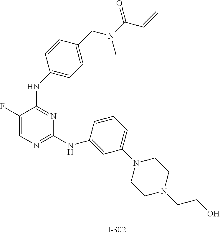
C1(F)=CN=C(NC2=CC(N3CCN(CCO)CC3)=CC=C2)N=C1NC1=CC=C(CN(C(C=C)=O)C)C=C1
